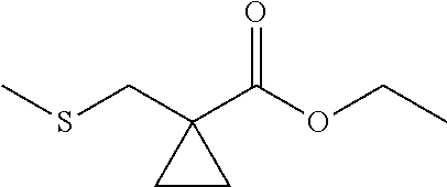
CSCC1(C(OCC)=O)CC1
